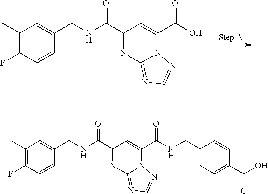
C1(C)=C(F)C=CC(CNC(C2=NC3=NC=NN3C(C(O)=O)=C2)=O)=C1.C1(C)=C(F)C=CC(CNC(C2=NC3=NC=NN3C(C(NCC3=CC=C(C(O)=O)C=C3)=O)=C2)=O)=C1
